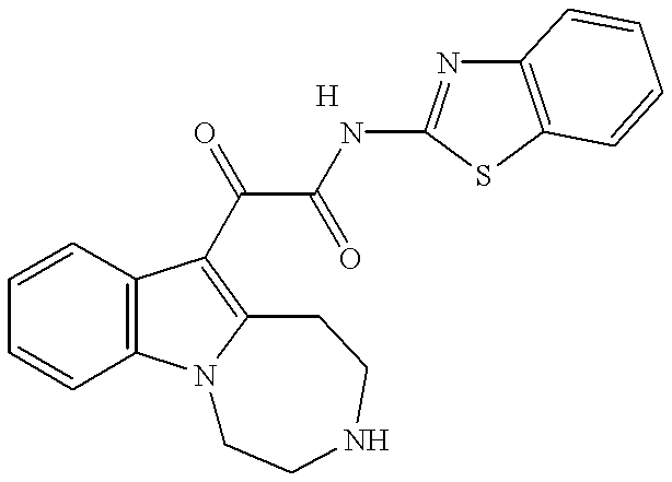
C1=CC=CC2=C1C(C(C(NC1=NC3=C(S1)C=CC=C3)=O)=O)=C1N2CCNCC1.[H]
